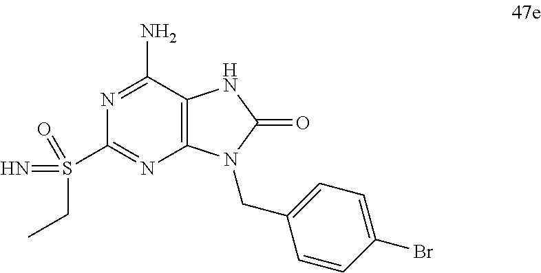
N1=C(N)C2=C(N=C1S(=N)(CC)=O)N(CC1=CC=C(Br)C=C1)C(=O)N2
